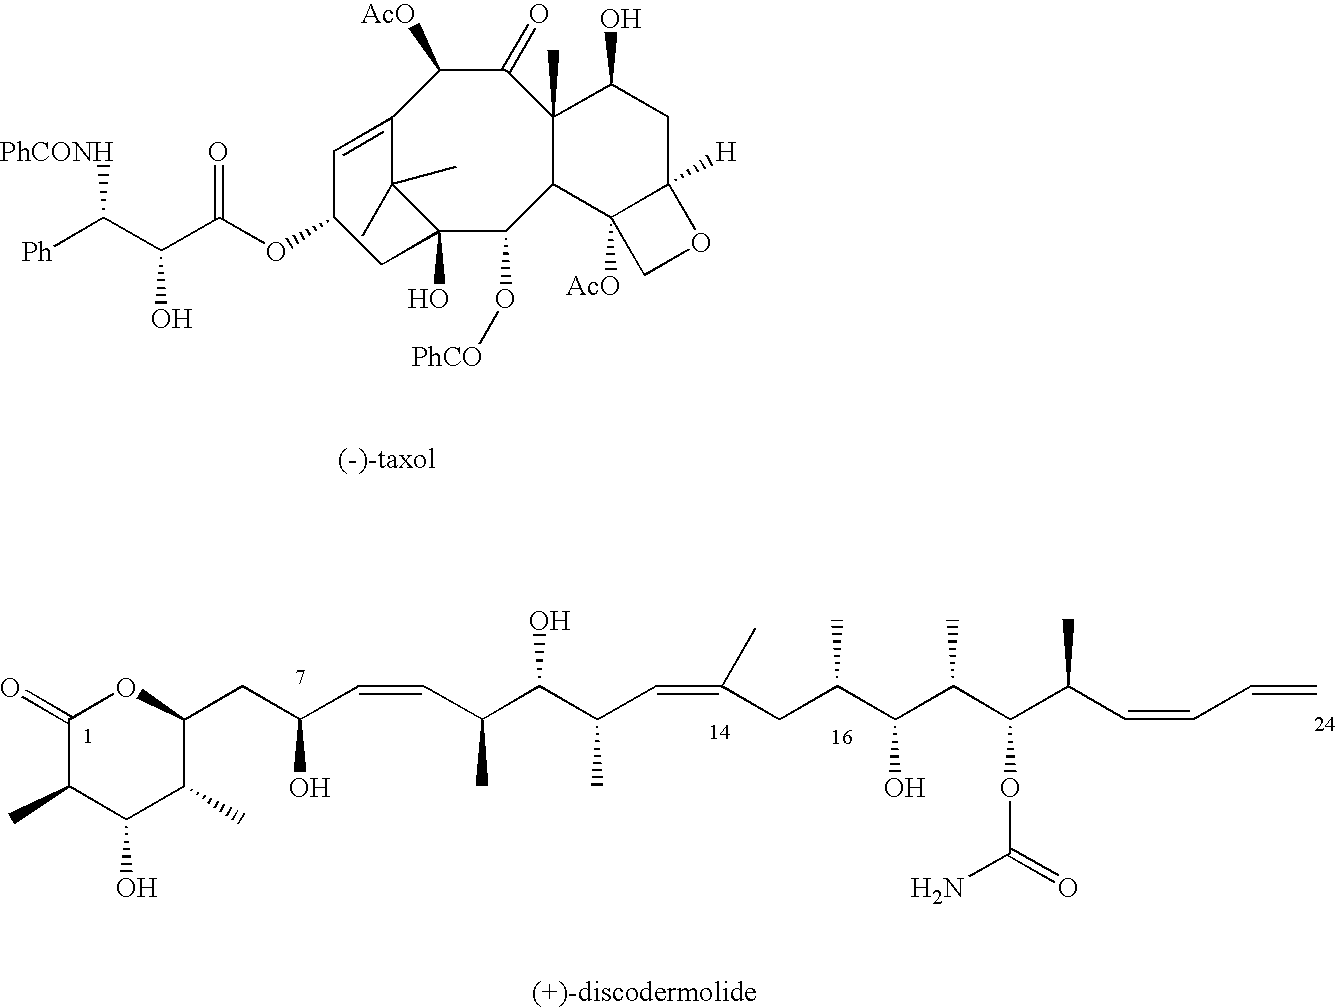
C12=CC(OC(C(C([Ph])[PhCONH])O)=O)CC(O)(C1(C)C)C(O[PhCO])C1C(C)(C(=O)C2[AcO])C(O)CC2([H])C1([AcO])CO2.C1(=O)C(C)C(O)C(C)C(CC(C=CC(C(C(C=C(CC(C(O)C(C(OC(N)=O)C(C=CC=C)C)C)C)C)C)O)C)O)O1
